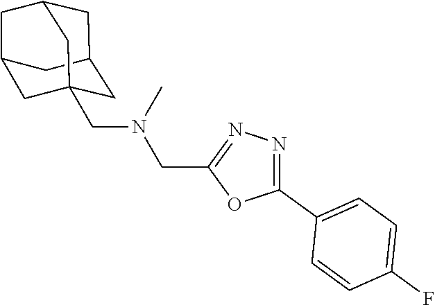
C12CC3(CN(CC4=NN=C(C5=CC=C(F)C=C5)O4)C)CC(CC(C1)C3)C2
